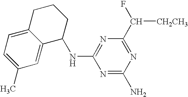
N1=C(N)N=C(C(F)[CH2CH3])N=C1NC1C2=CC(C)=CC=C2CCC1
